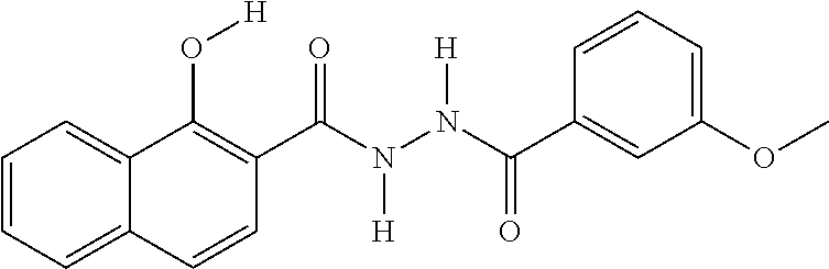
C1(C(N(N(C(C2=CC(OC)=CC=C2)=O)[H])[H])=O)=C(O[H])C2=CC=CC=C2C=C1
